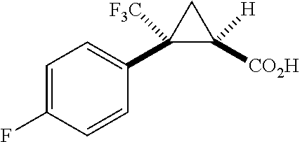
C1=C(F)C=CC(C2([F3C])C([CO2H])([H])C2)=C1
